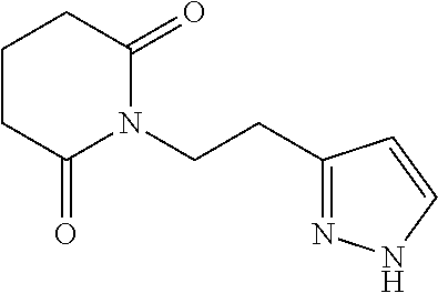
C1CC(=O)N(CCC2=NNC=C2)C(=O)C1
